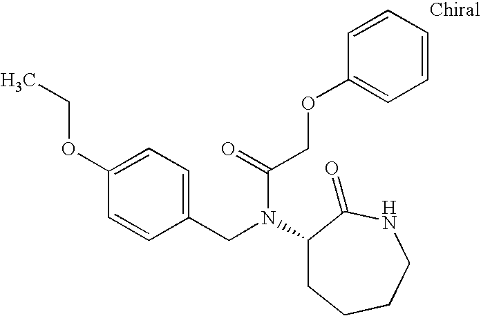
C1(CN(C(=O)COC2=CC=CC=C2)C2CCCCNC2=O)=CC=C(OCC)C=C1
